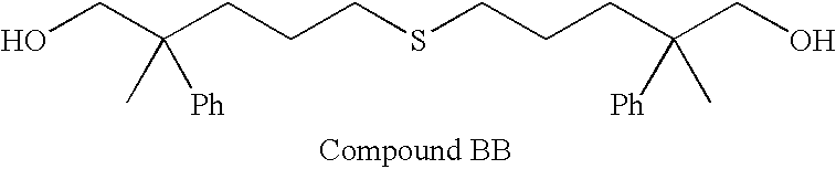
OCC(CCCSCCCC(CO)([Ph])C)(C)[Ph]
